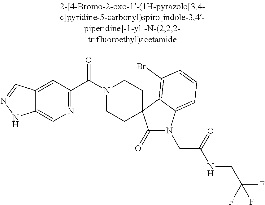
N1(C(C2=NC=C3C(=C2)C=NN3)=O)CCC2(CC1)C(=O)N(CC(=O)NCC(F)(F)F)C1=CC=CC(Br)=C12
